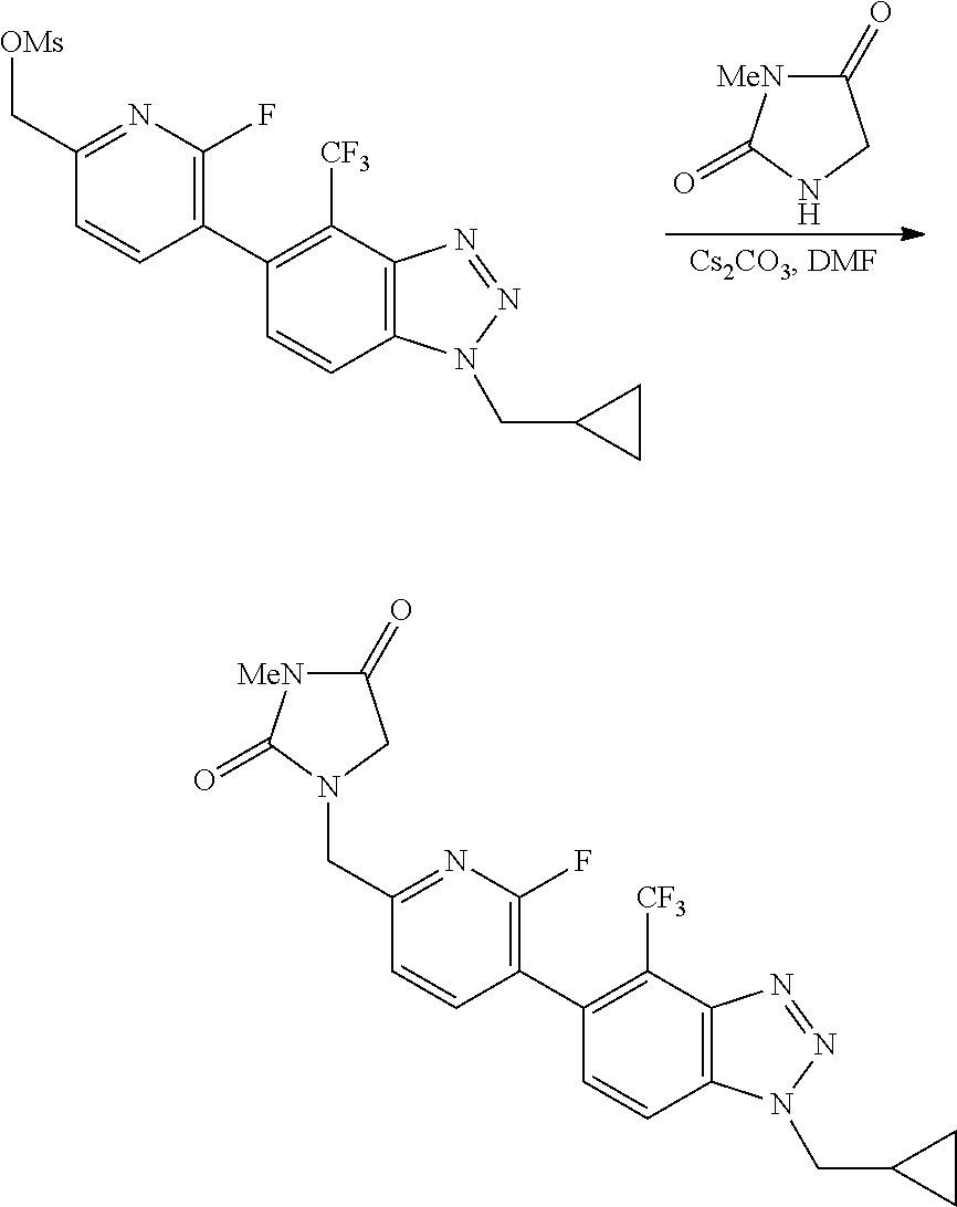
C1(C2=C(F)N=C(C[OMs])C=C2)=C([CF3])C2=C(C=C1)N(CC1CC1)N=N2.C1(=O)[MeN]C(=O)NC1.C1(C2=C(F)N=C(CN3C(=O)[MeN]C(=O)C3)C=C2)=C([CF3])C2=C(C=C1)N(CC1CC1)N=N2
